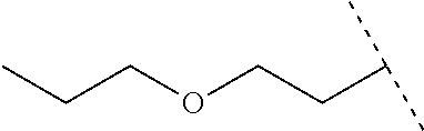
C(OCCC(C)C)CC
